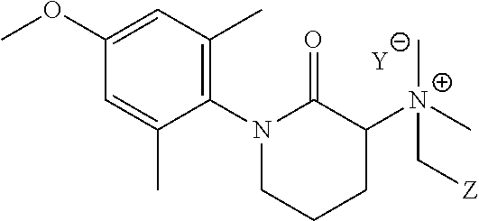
C1=C(C)C(N2C(=O)C([N+](C[Z])(C)C)CCC2)=C(C)C=C1OC.[Y]
